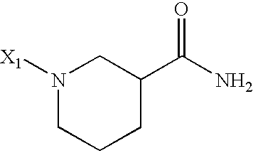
N1([X1])CCCC(C(N)=O)C1
